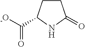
C1CC(C([-O])=O)NC1=O
